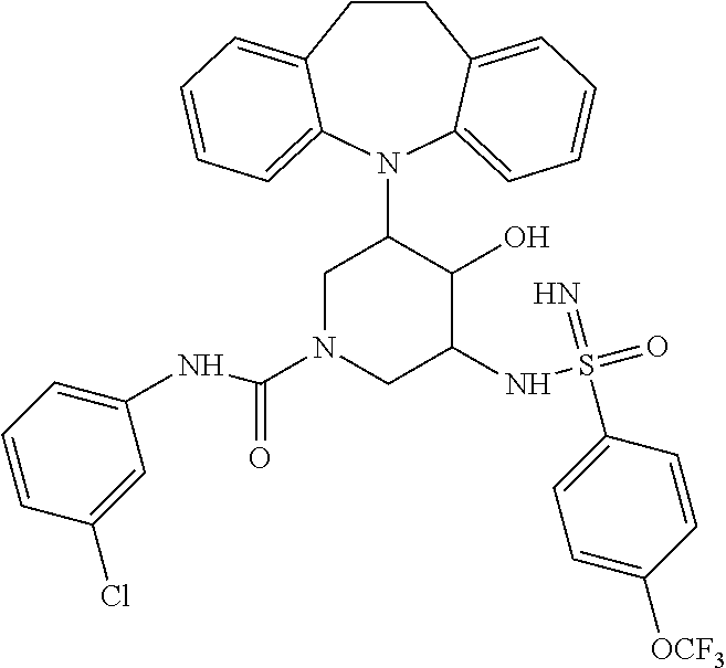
C12=CC=CC=C1N(C1CN(C(=O)NC3=CC=CC(Cl)=C3)CC(NS(=O)(=N)C3=CC=C([OCF3])C=C3)C1O)C1=CC=CC=C1CC2
